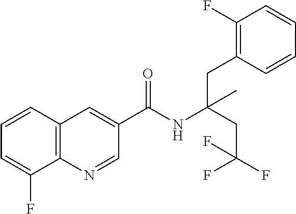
C1=CC2=C(C(F)=C1)N=CC(C(NC(CC(F)(F)F)(CC1=C(F)C=CC=C1)C)=O)=C2
